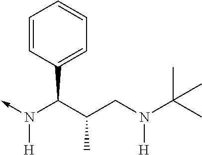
C(N(->C)[H])(C1=CC=CC=C1)C(CN([H])C(C)(C)C)C
